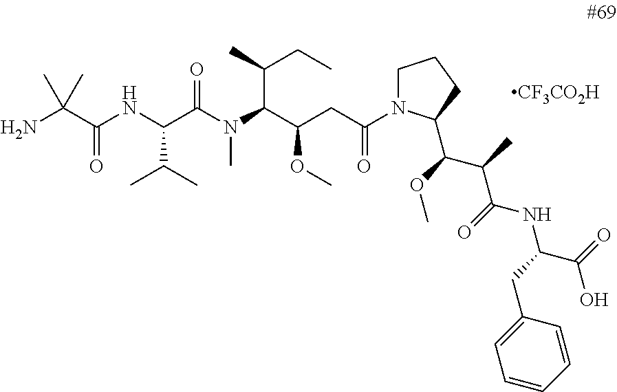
C(NC(C(N(C(C(CC(=O)N1CCCC1C(C(C(NC(CC1=CC=CC=C1)C(O)=O)=O)C)OC)OC)C(C)CC)C)=O)C(C)C)(=O)C(N)(C)C.[CF3CO2H]
